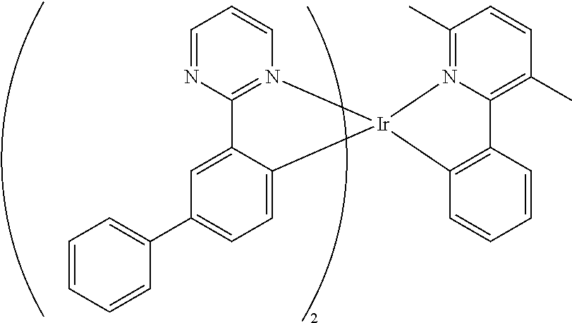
C12=N(C=CC=N1)[Ir]1(C3=CC=C(C4=CC=CC=C4)C=C23)C2=C(C3=C(C)C=CC(C)=N31)C=CC=C2
